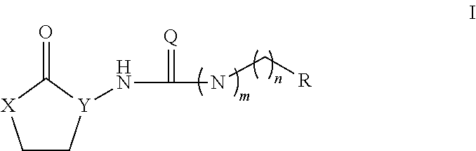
C1C[Y](NC(=[Q])NC[R])C(=O)[X]1
